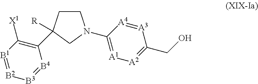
[B1]1=[B2][B3]=[B4]C(C2([R])CCN(C3=[A1][A2]=C(CO)[A3]=[A4]3)C2)=C1[X1]
